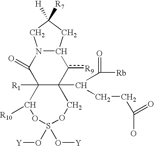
C12([R1])C(=O)N3C(c([R9])C1(C(C(=O)[Rb])CCC(O)=O)COS(O[Y])(O[Y])OC2[R10])CC([R7])([H])C3
